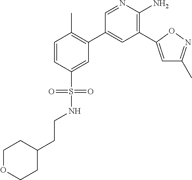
C1=CC(S(=O)(NCCC2CCOCC2)=O)=CC(C2=CC(C3=CC(C)=NO3)=C(N)N=C2)=C1C
